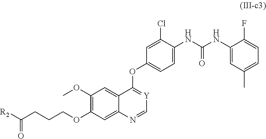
C1(OC)=C(OCCCC([R2])=O)C=C2C(=C1)C(OC1=CC=C(NC(=O)NC3=CC(C)=CC=C3F)C(Cl)=C1)=[Y]C=N2
